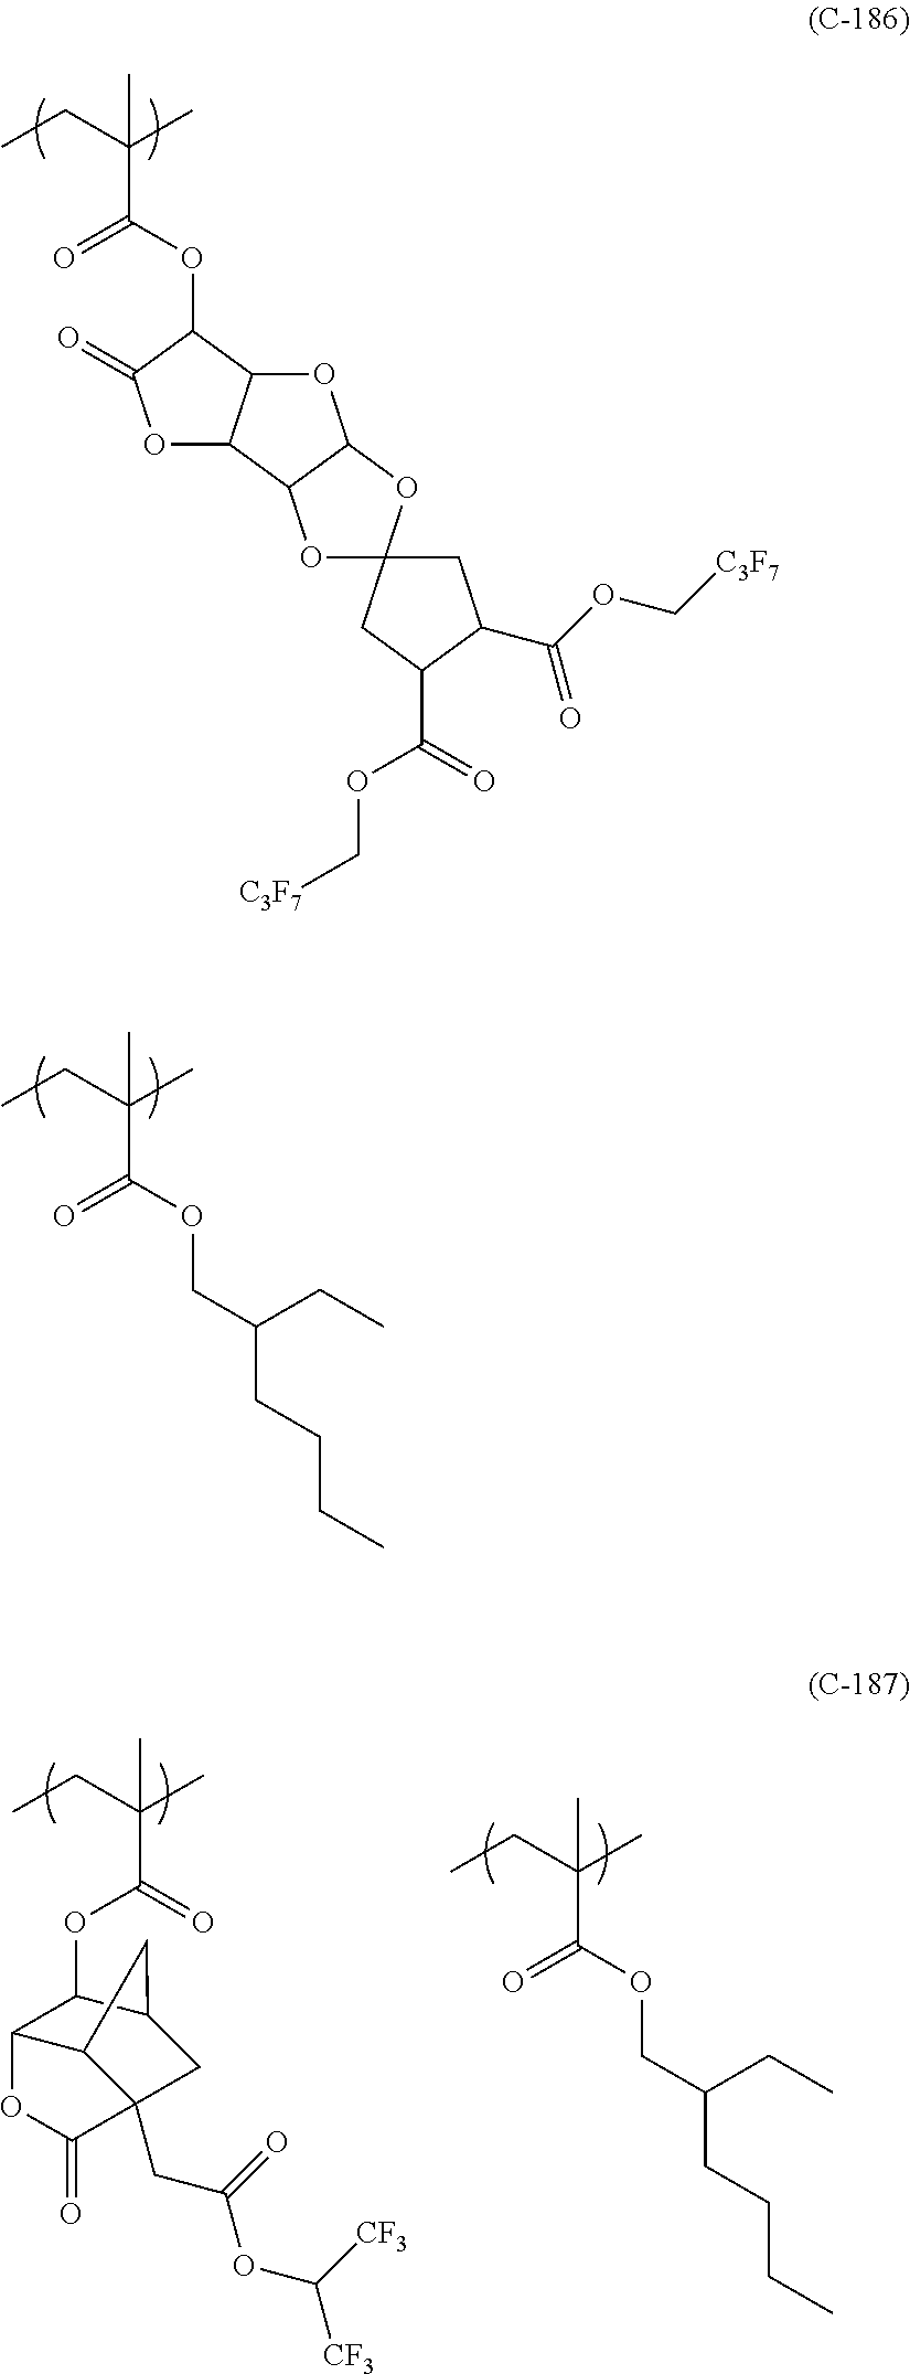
C(C(OC1C(=O)OC2C1OC1C2OC2(O1)CC(C(OC[C3F7])=O)C(C(=O)OC[C3F7])C2)=O)(CC)(C)C.C(C(OCC(CCCC)CC)=O)(CC)(C)C.C(C(OC1C2C3C(CC(OC([CF3])[CF3])=O)(CC1C3)C(=O)O2)=O)(CC)(C)C.C(C(OCC(CCCC)CC)=O)(CC)(C)C
